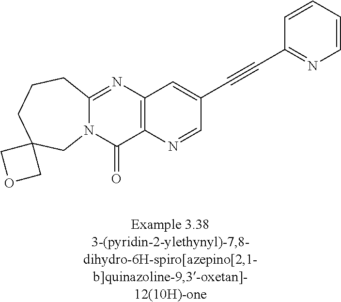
N12C(=NC3=C(C1=O)N=CC(C#CC1=NC=CC=C1)=C3)CCCC1(C2)COC1
